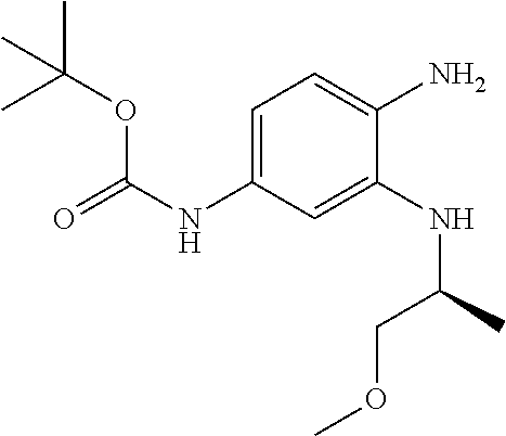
C1=C(NC(=O)OC(C)(C)C)C=C(NC(COC)C)C(N)=C1
